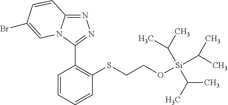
N1=C2N(C(C3=C(SCCO[Si](C(C)C)(C(C)C)C(C)C)C=CC=C3)=N1)C=C(Br)C=C2
